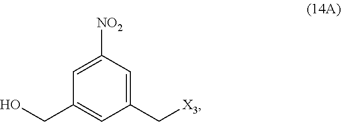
C1=C([NO2])C=C(C[X3])C=C1CO
